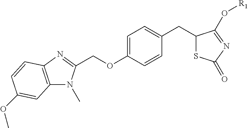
C1(OCC2=NC3=C(N2C)C=C(OC)C=C3)=CC=C(CC2SC(=O)N=C2O[R1])C=C1
